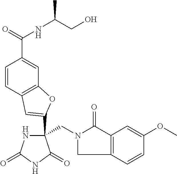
C(C1(C2=CC3=C(C=C(C(=O)NC(CO)C)C=C3)O2)NC(=O)NC1=O)N1CC2=C(C1=O)C=C(OC)C=C2
